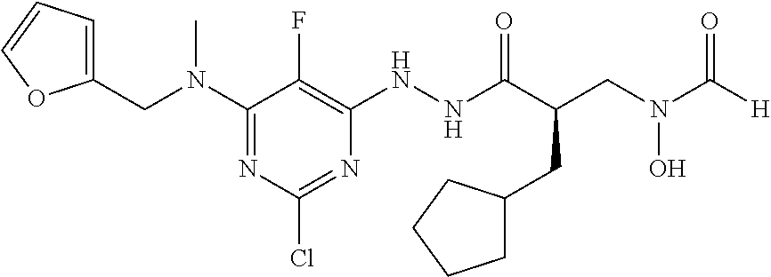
C1(CN(C2=NC(Cl)=NC(NNC(C(CC3CCCC3)CN(C([H])=O)O)=O)=C2F)C)=CC=CO1
